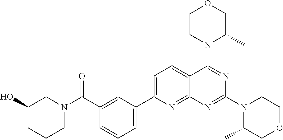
C1(C(=O)N2CC(O)CCC2)=CC(C2=CC=C3C(=N2)N=C(N2C(C)COCC2)N=C3N2C(C)COCC2)=CC=C1
